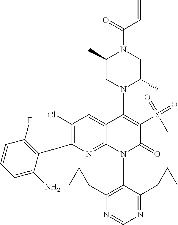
C1(Cl)=C(C2=C(F)C=CC=C2N)N=C2C(=C1)C(N1C(C)CN(C(=O)C=C)C(C)C1)=C(S(C)(=O)=O)C(=O)N2C1=C(C2CC2)N=CN=C1C1CC1
